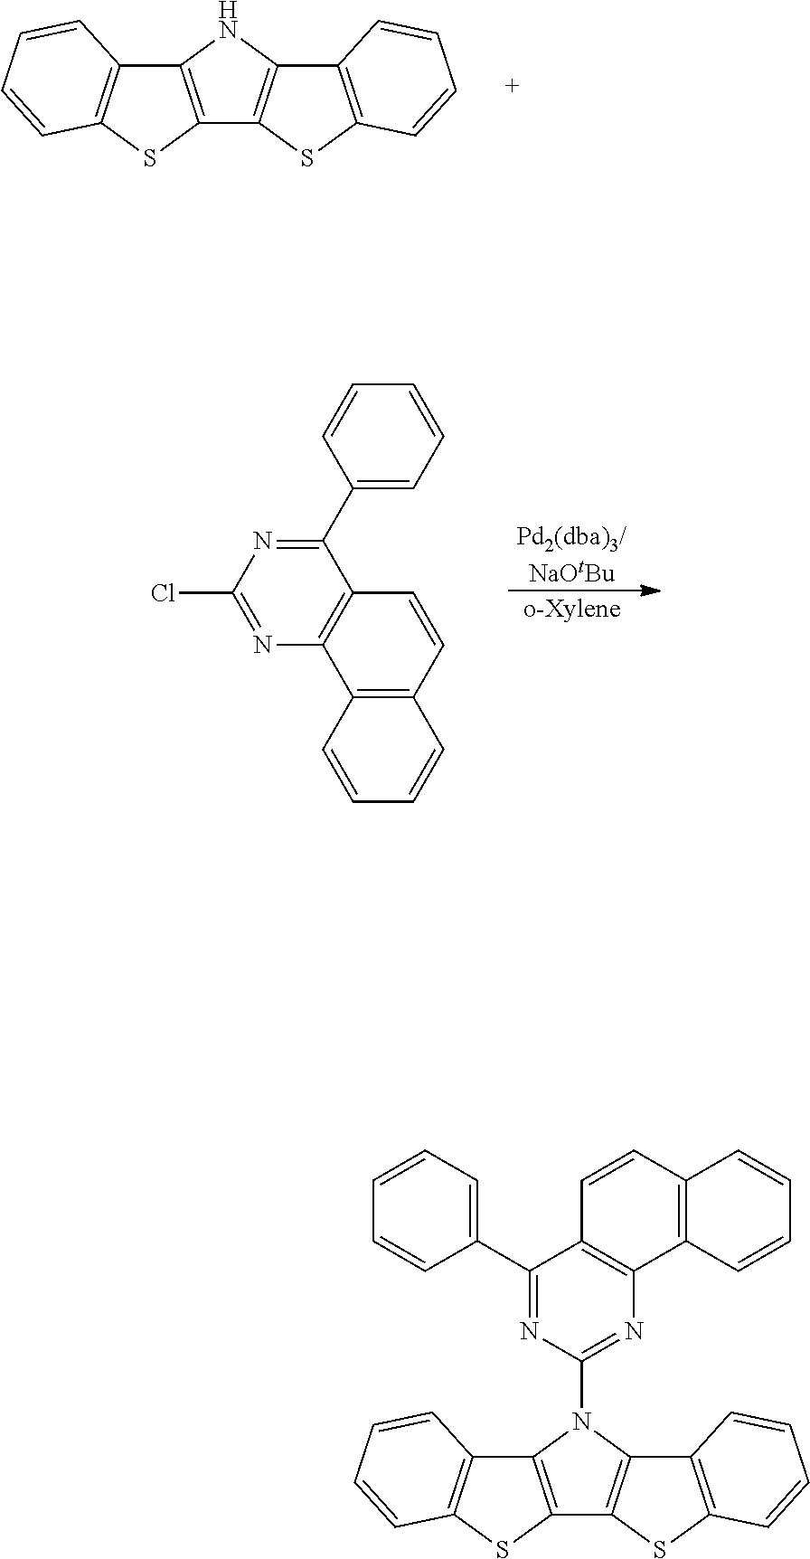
C12=C(NC3=C1SC1=C3C=CC=C1)C1=C(S2)C=CC=C1.[Pd2(dba)3/NaOtBu].[o-Xylene].N1=C(Cl)N=C(C2=CC=CC=C2)C2=C1C1=C(C=C2)C=CC=C1.C12=C(N(C3=NC4=C(C(C5=CC=CC=C5)=N3)C=CC3=C4C=CC=C3)C3=C1SC1=C3C=CC=C1)C1=C(S2)C=CC=C1
